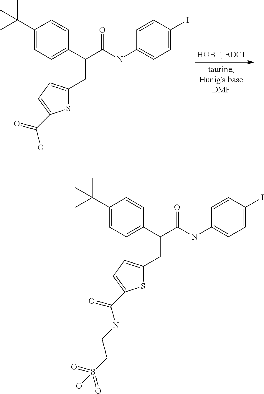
C1(C(C)(C)C)=CC=C(C(C(NC2=CC=C(I)C=C2)=O)CC2=CC=C(C(O)=O)S2)C=C1.C1(C(C)(C)C)=CC=C(C(C(NC2=CC=C(I)C=C2)=O)CC2=CC=C(C(NCCS(=O)(=O)O)=O)S2)C=C1
